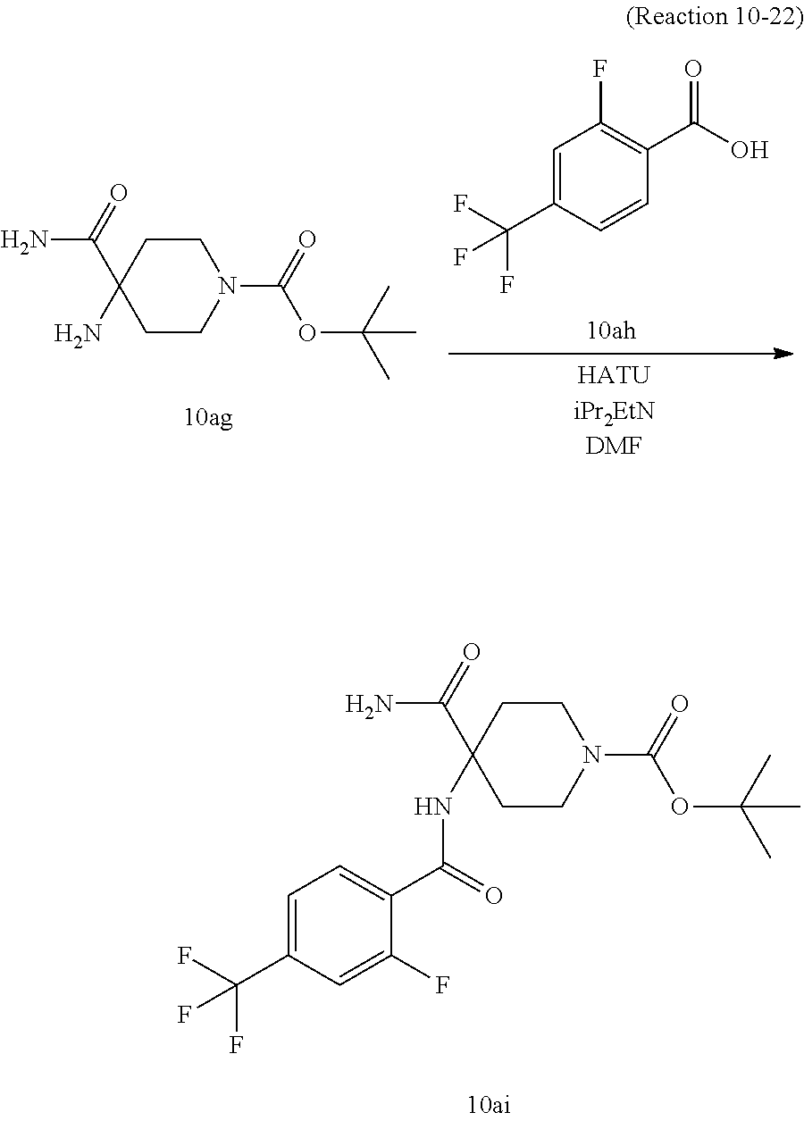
C1=C(C(F)(F)F)C=CC(C(=O)O)=C1F.C1CN(C(=O)OC(C)(C)C)CCC1(C(=O)N)N.C1CN(C(=O)OC(C)(C)C)CCC1(C(=O)N)NC(=O)C1=CC=C(C(F)(F)F)C=C1F
